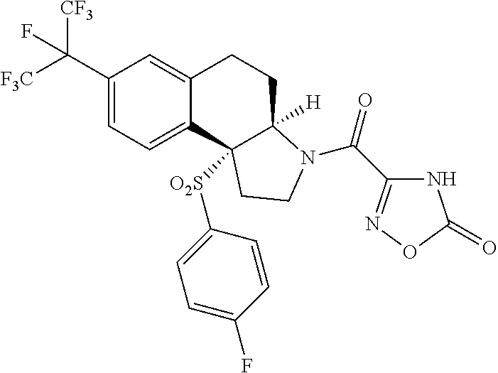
C1(C([F3C])([CF3])F)=CC=C2C(=C1)CCC1([H])N(C(=O)C3=NOC(=O)N3)CCC21[O2S]C1=CC=C(F)C=C1
